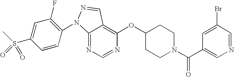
C12=NC=NC(OC3CCN(C(C4=CN=CC(Br)=C4)=O)CC3)=C1C=NN2C1=C(F)C=C(S(C)(=O)=O)C=C1
